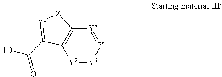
[Y2]1=[Y3][Y4]=[Y5]C2=C1C(C(O)=O)=[Y1][Z]2
